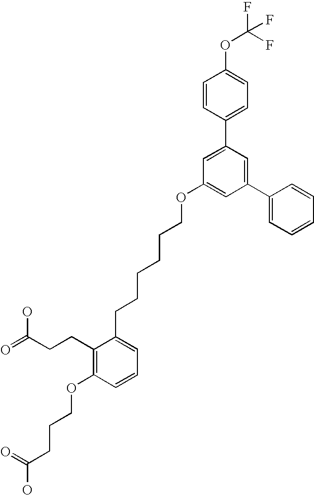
C1(C2=CC(OCCCCCCC3=CC=CC(OCCCC(O)=O)=C3CCC(=O)O)=CC(C3=CC=CC=C3)=C2)=CC=C(OC(F)(F)F)C=C1
